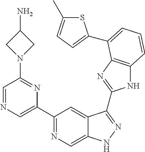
C1(C2=NC=C3C(=C2)C(C2=NC4=C(N2)C=CC=C4C2=CC=C(C)S2)=NN3)=CN=CC(N2CC(N)C2)=N1
